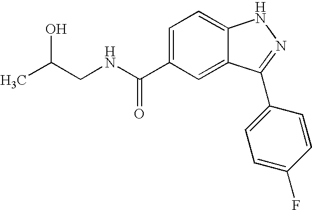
N(C(C1=CC=C2C(=C1)C(C1=CC=C(F)C=C1)=NN2)=O)CC(C)O
